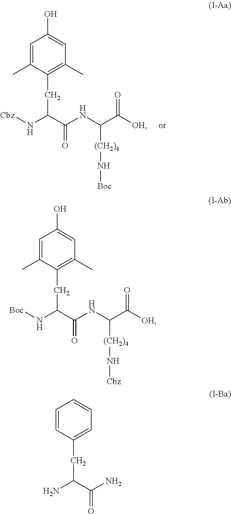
N(C(C(NC(C(=O)[OH])[(CH2)4]N[Boc])=O)CC1=C(C)C=C(O)C=C1C)[Cbz].NC(C([NH2])=O)CC1=CC=CC=C1.N(C(C(NC(C(=O)[OH])[(CH2)4]N[Cbz])=O)CC1=C(C)C=C(O)C=C1C)[Boc]
